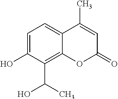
C1=C(O)C(C(C)O)=C2C(=C1)C(C)=CC(=O)O2
